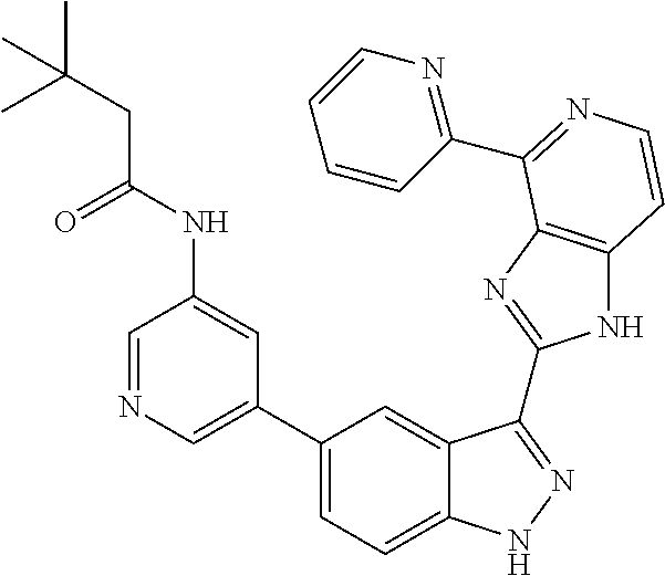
C1(C2=CN=CC(NC(CC(C)(C)C)=O)=C2)=CC=C2C(=C1)C(C1=NC3=C(N1)C=CN=C3C1=NC=CC=C1)=NN2
